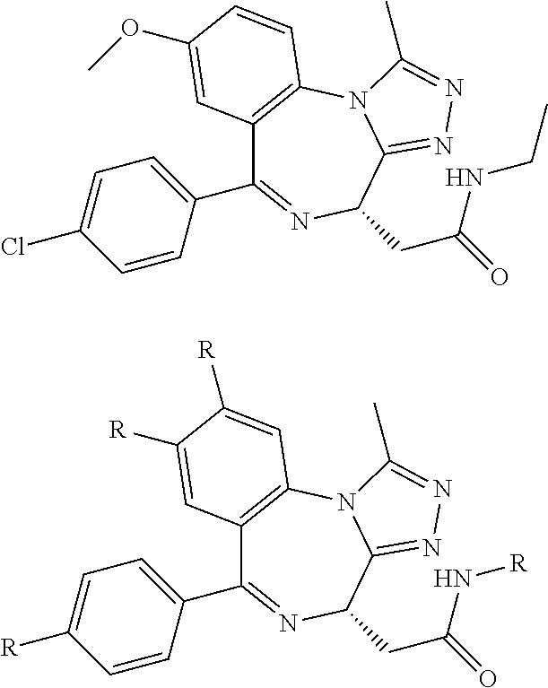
C12=C(N3C(=NN=C3C)C(CC(=O)NCC)N=C1C1=CC=C(Cl)C=C1)C=CC(OC)=C2.C12=C(N3C(=NN=C3C)C(CC(=O)N[R])N=C1C1=CC=C([R])C=C1)C=C([R])C([R])=C2
